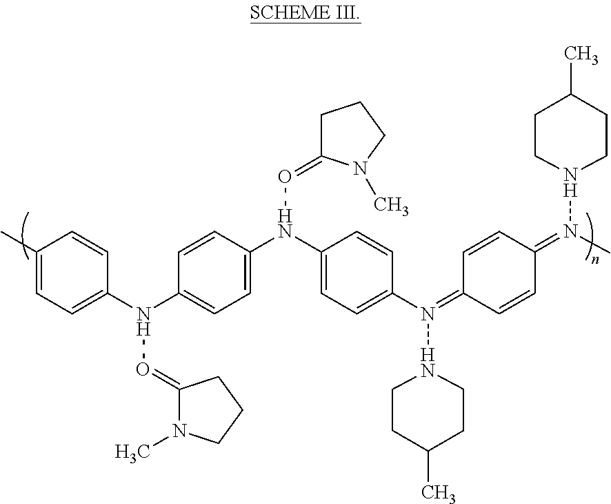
C1(C)=CC=C(N(C2=CC=C(N(C3=CC=C(N(=C4C=CC(=N(C)N5CCC(C)CC5)C=C4)N4CCC(C)CC4)C=C3)O=C3CCCN3C)C=C2)O=C2N(C)CCC2)C=C1
